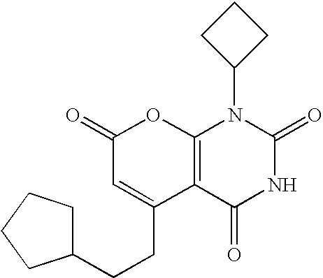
C1(=O)C=C(CCC2CCCC2)C2=C(O1)N(C1CCC1)C(=O)NC2=O
